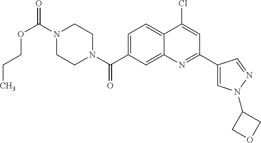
N1(C(OCCC)=O)CCN(C(=O)C2=CC=C3C(=C2)N=C(C2=CN(C4COC4)N=C2)C=C3Cl)CC1
